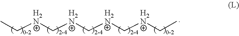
C([H2N]C[H2N]C[H2N]C[H2N]CC)C
